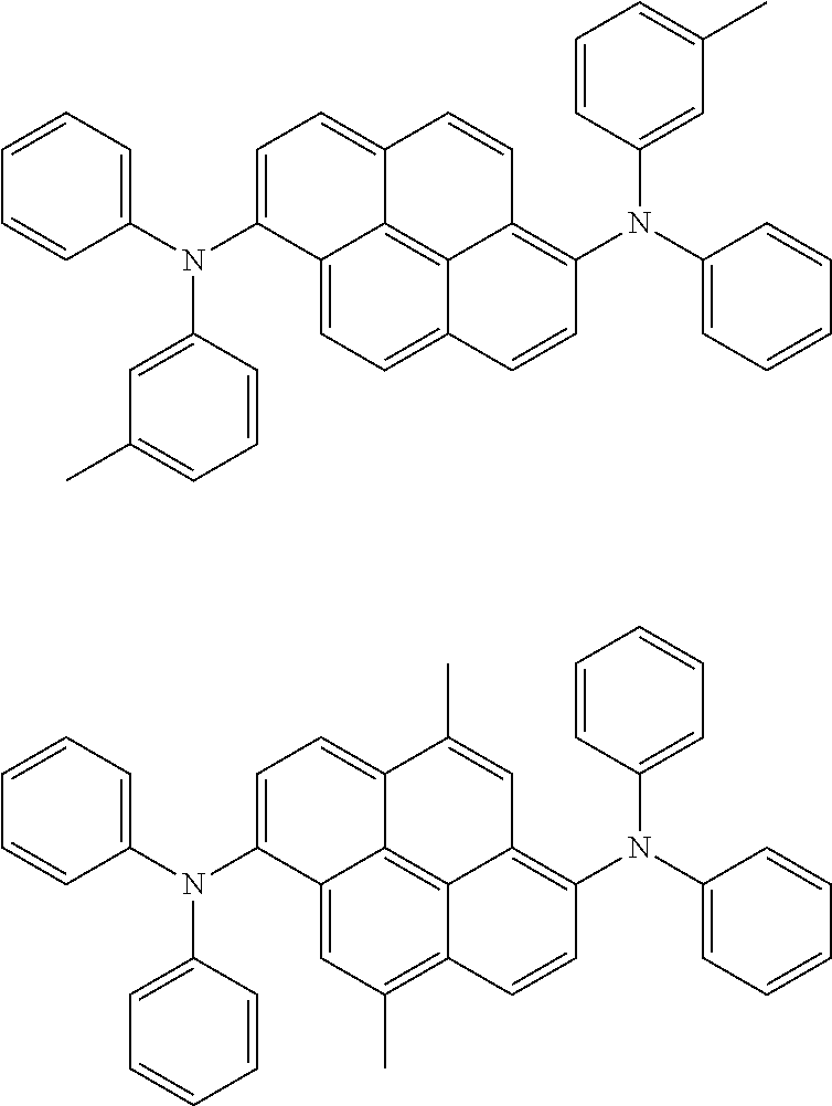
C1=C(N(C2=CC=CC=C2)C2=CC(C)=CC=C2)C2=CC=C3C4=C2C(=C1)C=CC4=C(N(C1=CC=CC=C1)C1=CC(C)=CC=C1)C=C3.C1=C(N(C2=CC=CC=C2)C2=CC=CC=C2)C2=CC(C)=C3C4=C2C(=C1)C(C)=CC4=C(N(C1=CC=CC=C1)C1=CC=CC=C1)C=C3
